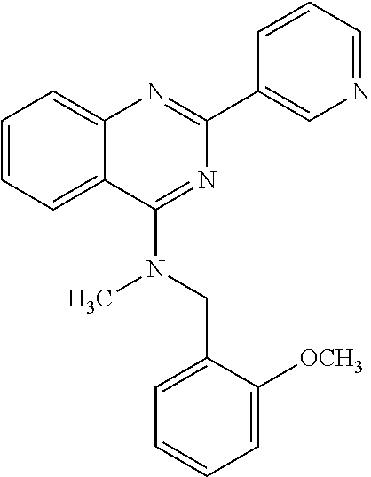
C1=CC=C2C(=C1)N=C(C1=CN=CC=C1)N=C2N(C)CC1=CC=CC=C1[OCH3]
